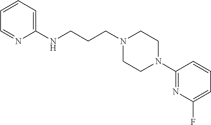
C(N1CCN(C2=NC(F)=CC=C2)CC1)CCNC1=CC=CC=N1
